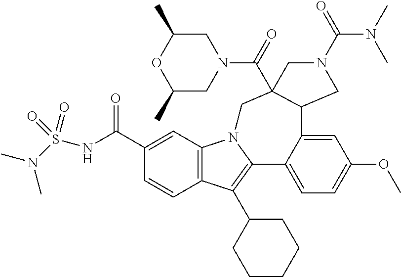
C12=C(C=C(C(NS(N(C)C)(=O)=O)=O)C=C1)N1C(=C2C2CCCCC2)C2=CC=C(OC)C=C2C2C(C(=O)N3CC(C)OC(C)C3)(C1)CN(C(N(C)C)=O)C2
